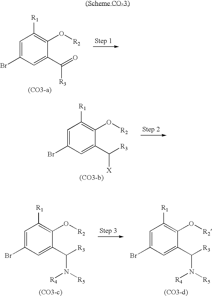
C1=C(Br)C=C(C(=O)[R3])C(O[R2])=C1[R1].C1=C(Br)C=C(C([R3])[X])C(O[R2])=C1[R1].C1=C(Br)C=C(C([R3])N([R4])[R5])C(O[R2])=C1[R1].C1=C(Br)C=C(C([R3])N([R4])[R5])C(O[R2])=C1[R1]
